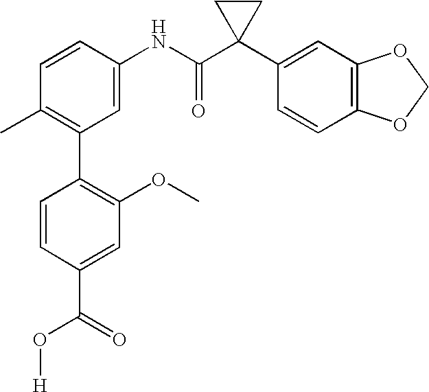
C1(NC(C2(C3=CC4=C(C=C3)OCO4)CC2)=O)=CC(C2=C(OC)C=C(C(=O)O[H])C=C2)=C(C)C=C1
